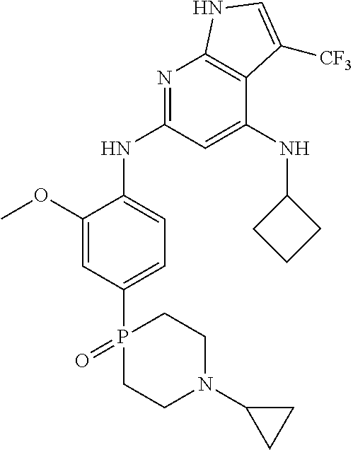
C1=C(OC)C(NC2=NC3=C(C(NC4CCC4)=C2)C([CF3])=CN3)=CC=C1P1(=O)CCN(C2CC2)CC1
